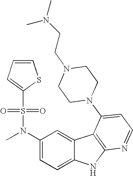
C1(N(C)S(=O)(=O)C2=CC=CS2)=CC=C2C(=C1)C1=C(N2)N=CC=C1N1CCN(CCN(C)C)CC1
